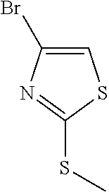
S(C1=NC(Br)=CS1)C
